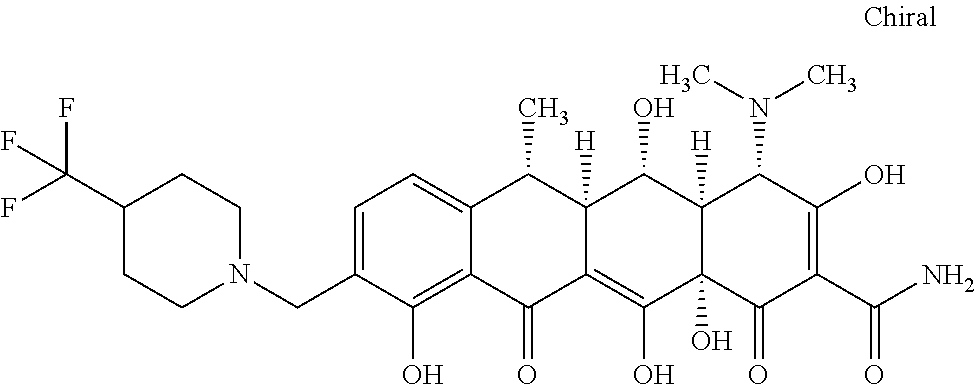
C1=C(CN2CCC(C(F)(F)F)CC2)C(O)=C2C(=C1)C(C)C1([H])C(=C(O)C3(O)C([H])(C1O)C(N(C)C)C(O)=C(C(N)=O)C3=O)C2=O
